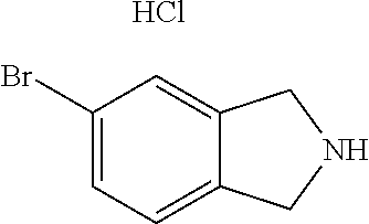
C1(Br)=CC=C2C(=C1)CNC2.Cl
